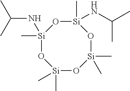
[Si]1(C)(NC(C)C)O[Si](C)(NC(C)C)O[Si](C)(C)O[Si](C)(C)O1
